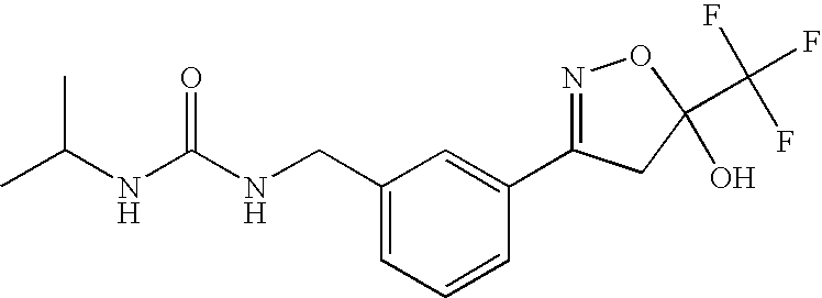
N(C(NCC1=CC=CC(C2=NOC(C(F)(F)F)(O)C2)=C1)=O)C(C)C
